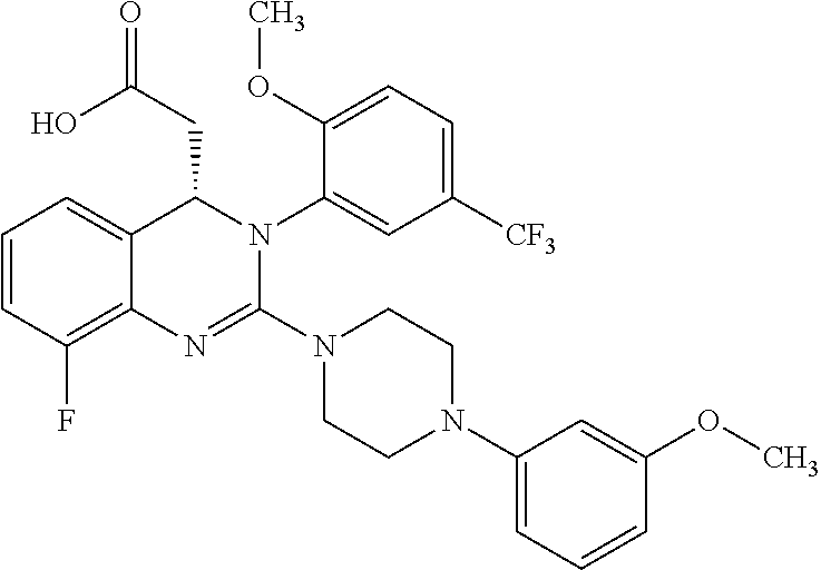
C1=CC(F)=C2C(=C1)C(CC(O)=O)N(C1=CC([CF3])=CC=C1OC)C(N1CCN(C3=CC=CC(OC)=C3)CC1)=N2
